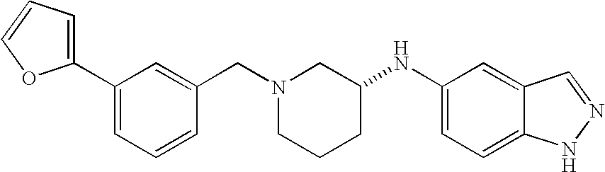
C1(C2=CC=CO2)=CC=CC(CN2CCCC(NC3=CC=C4C(=C3)C=NN4)C2)=C1
